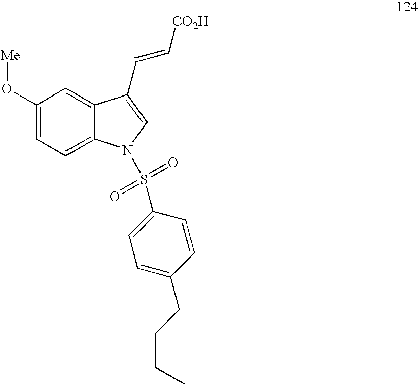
C1(O[Me])=CC=C2C(=C1)C(C=C[CO2H])=CN2S(=O)(=O)C1=CC=C(CCCC)C=C1
